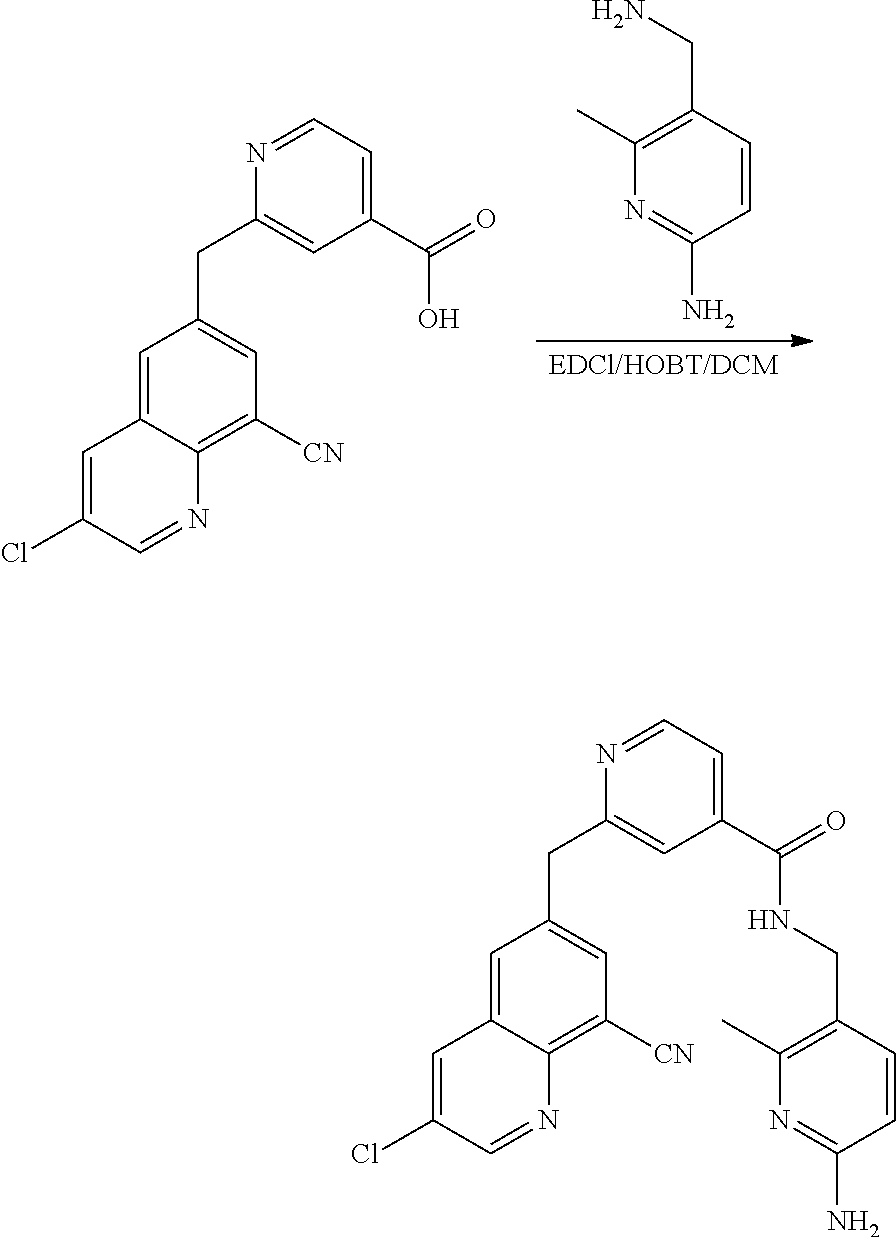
C1=C2C(=C([CN])C=C1CC1=CC(C(=O)NCC3=C(C)N=C(N)C=C3)=CC=N1)N=CC(Cl)=C2.N1=C(N)C=CC(CN)=C1C.[EDCl/HOBT/DCM].C1=C2C(=C([CN])C=C1CC1=CC(C(=O)O)=CC=N1)N=CC(Cl)=C2
